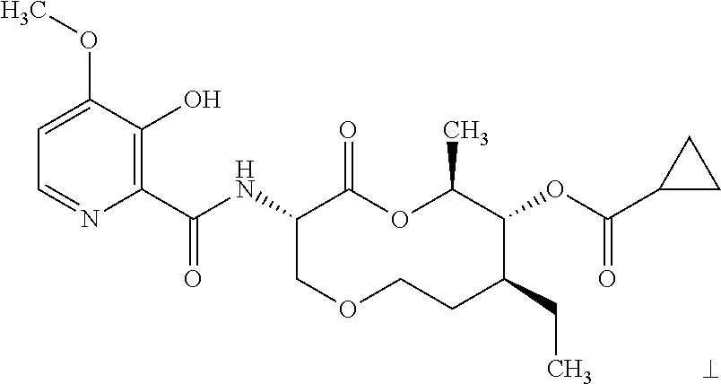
C1(C(NC2COCCC(CC)C(OC(=O)C3CC3)C(C)OC2=O)=O)=C(O)C(OC)=CC=N1
